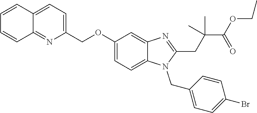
C1(COC2=CC=C3C(=C2)N=C(CC(C(OCC)=O)(C)C)N3CC2=CC=C(Br)C=C2)=CC=C2C(=N1)C=CC=C2
